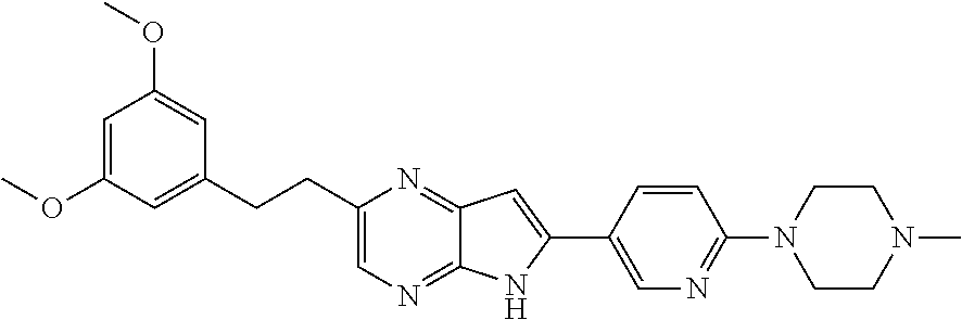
C1=C(OC)C=C(CCC2=CN=C3C(=N2)C=C(C2=CN=C(N4CCN(C)CC4)C=C2)N3)C=C1OC
